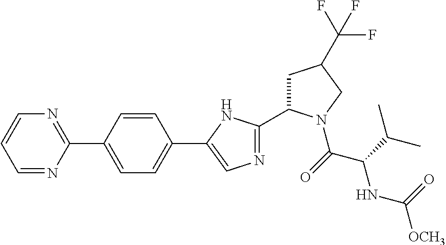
C1=NC(C2=CC=C(C3=CN=C(C4CC(C(F)(F)F)CN4C(C(C(C)C)NC(=O)[OCH3])=O)N3)C=C2)=NC=C1
